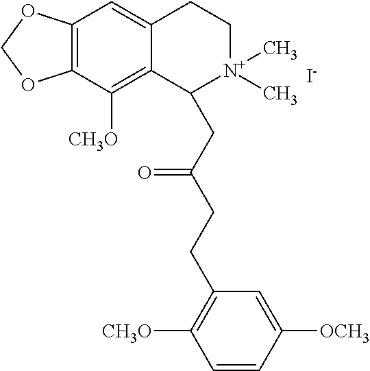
[I-].C12=C(C([CH3O])=C3C(=C1)CC[N+](C)(C)C3CC(CCC1=C([CH3O])C=CC([OCH3])=C1)=O)OCO2
